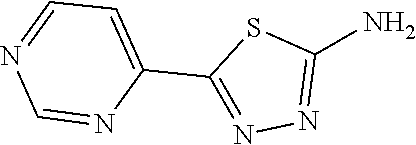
C1(N)=NN=C(C2=CC=NC=N2)S1
